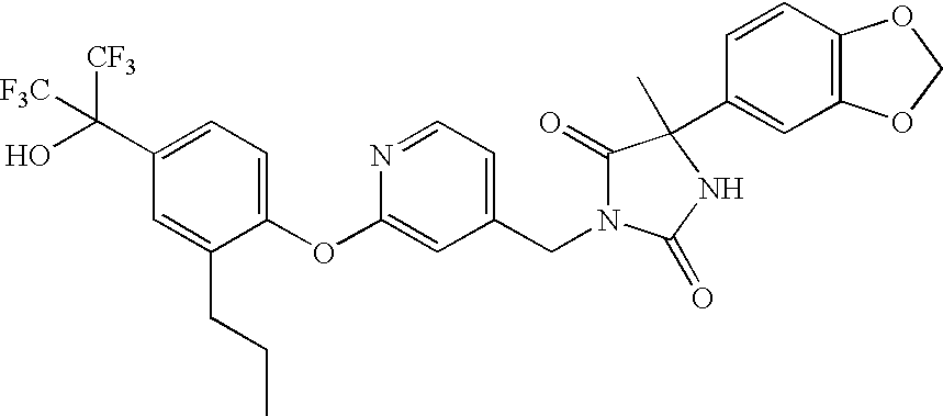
C1(C(O)([CF3])[F3C])=CC=C(OC2=CC(CN3C(=O)C(C)(C4=CC5=C(C=C4)OCO5)NC3=O)=CC=N2)C(CCC)=C1
